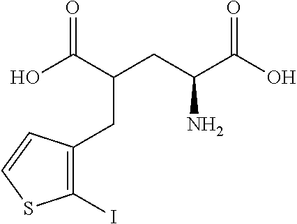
C(CC(C(O)=O)N)(C(O)=O)CC1=C(I)SC=C1
